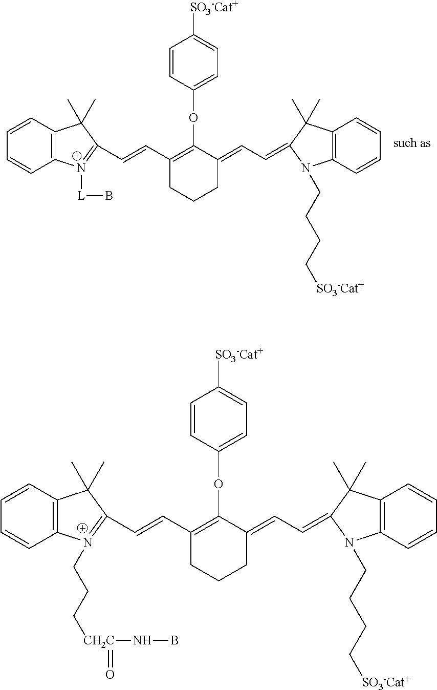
C1=CC(OC2=C(C=CC3=[N+](CCC[CH2C](NB)=O)C4=C(C=CC=C4)C3(C)C)CCCC2=CC=C2C(C)(C)C3=C(C=CC=C3)N2CCCC[SO3-Cat+])=CC=C1[SO3-Cat+].C1=CC(OC2=C(C=CC3=[N+]([L]B)C4=C(C=CC=C4)C3(C)C)CCCC2=CC=C2C(C)(C)C3=C(C=CC=C3)N2CCCC[SO3-Cat+])=CC=C1[SO3-Cat+]
